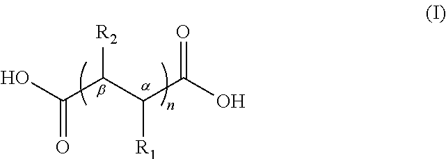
C(C(C(C(O)=O)[R1])[R2])(O)=O
